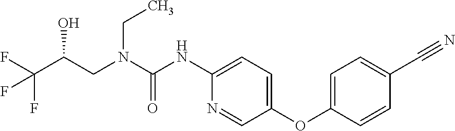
N(C(=O)NC1=CC=C(OC2=CC=C(C#N)C=C2)C=N1)(CC)CC(C(F)(F)F)O
